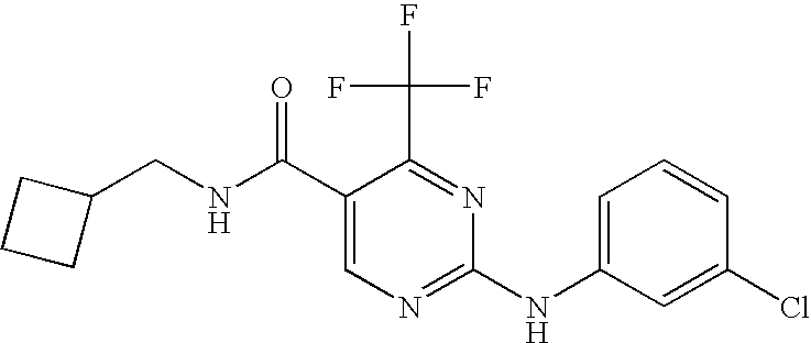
C1(CNC(C2=CN=C(NC3=CC=CC(Cl)=C3)N=C2C(F)(F)F)=O)CCC1
